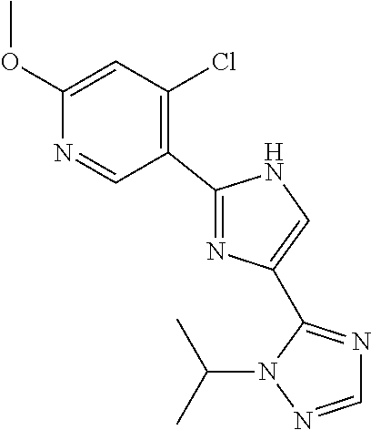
C1(OC)=CC(Cl)=C(C2=NC(C3=NC=NN3C(C)C)=CN2)C=N1
